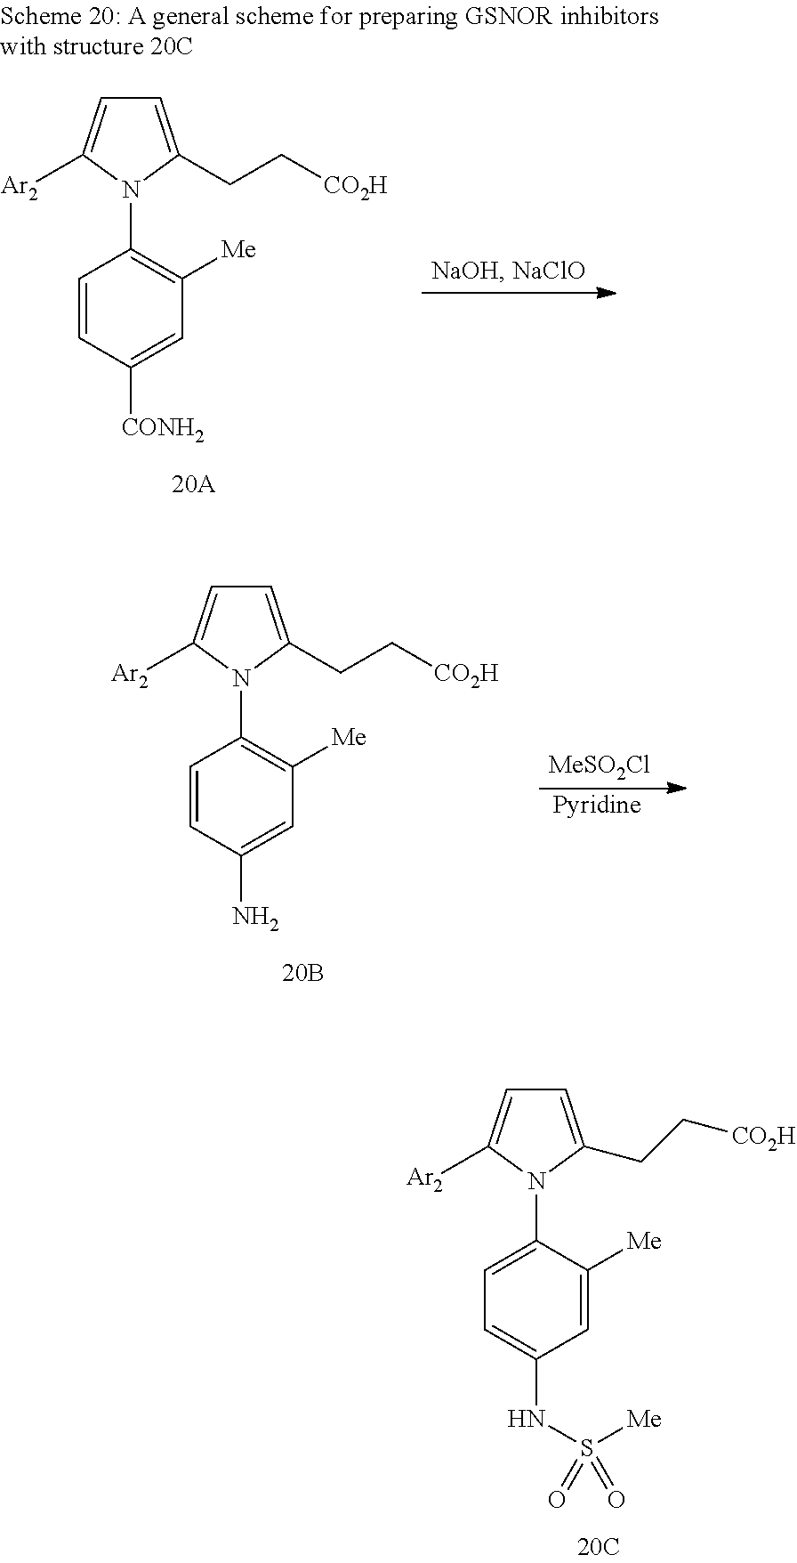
C1=C(CC[CO2H])N(C2=CC=C(NS([Me])(=O)=O)C=C2[Me])C([Ar2])=C1.C1=C(CC[CO2H])N(C2=C([Me])C=C(N)C=C2)C([Ar2])=C1.[MeSO2Cl].[Pyridine].C1=C(CC[CO2H])N(C2=C([Me])C=C([CONH2])C=C2)C([Ar2])=C1
